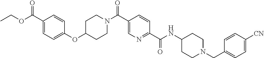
C1CN(C(C2=CN=C(C(=O)NC3CCN(CC4=CC=C([CN])C=C4)CC3)C=C2)=O)CCC1OC1=CC=C(C(OCC)=O)C=C1
